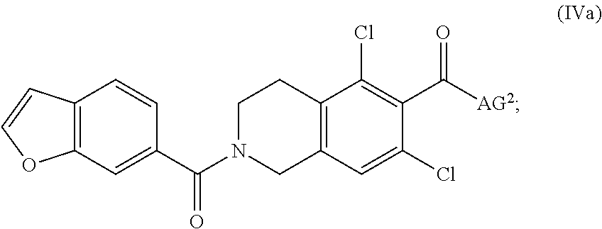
C12=C(C=C(C(N3CCC4=C(C3)C=C(Cl)C(C([AG2])=O)=C4Cl)=O)C=C1)OC=C2
